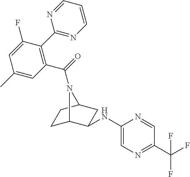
C1(NC2C3CCC(C2)N3C(=O)C2=C(C3=NC=CC=N3)C(F)=CC(C)=C2)=CN=C(C(F)(F)F)C=N1
